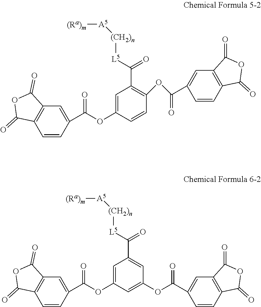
C12=C(C=CC(C(OC3=CC(C([L5][(CH2)n][A5][(Ra)m])=O)=C(OC(C4=CC5=C(C=C4)C(=O)OC5=O)=O)C=C3)=O)=C1)C(=O)OC2=O.C12=C(C=CC(C(OC3=CC(C([L5][(CH2)n][A5][(Ra)m])=O)=CC(OC(C4=CC5=C(C=C4)C(=O)OC5=O)=O)=C3)=O)=C1)C(=O)OC2=O
